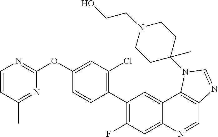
C1=CC(C)=NC(OC2=CC(Cl)=C(C3=C(F)C=C4C(=C3)C3=C(C=N4)N=CN3C3(C)CCN(CCO)CC3)C=C2)=N1
